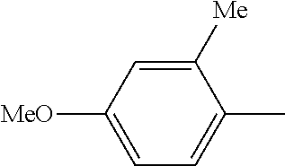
C1=C([MeO])C=C([Me])C(C)=C1
